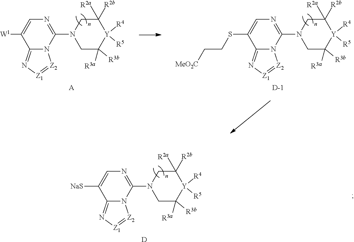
N1=C(N2CC([R3a])([R3b])[Y]([R4])([R5])C([R2b])([R2a])C2)N2C(=N[Z1]=[Z2]2)C([W1])=C1.[A].N1=C(N2CC([R3a])([R3b])[Y]([R4])([R5])C([R2b])([R2a])C2)N2C(=N[Z1]=[Z2]2)C(SCC[MeO2C])=C1.[D].N1=C(N2CC([R3a])([R3b])[Y]([R4])([R5])C([R2b])([R2a])C2)N2C(=N[Z1]=[Z2]2)C([NaS])=C1.[D]
